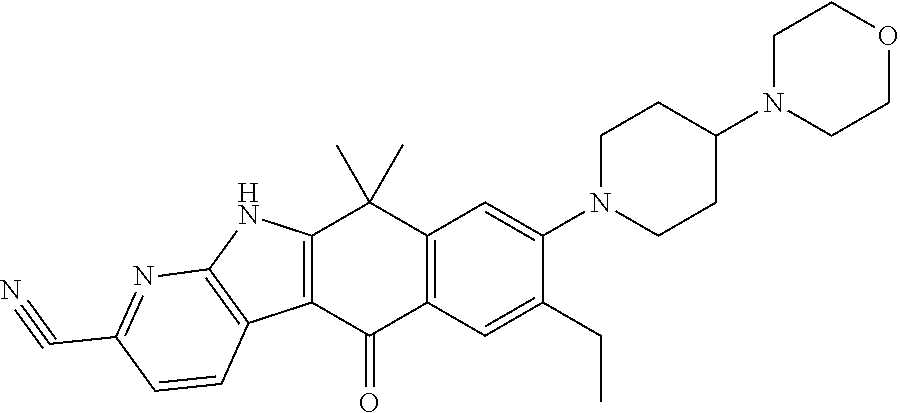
C12=C(C(=O)C3=C(C1(C)C)C=C(N1CCC(N4CCOCC4)CC1)C(CC)=C3)C1=C(N2)N=C(C#N)C=C1
